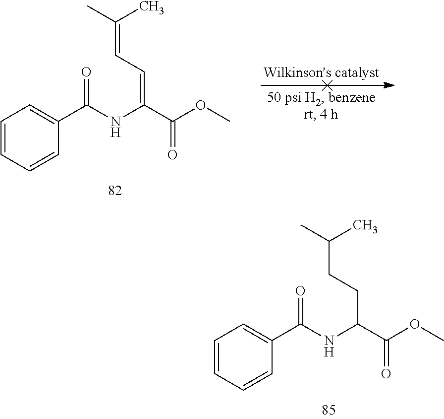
C1=CC=CC(C(NC(C(OC)=O)CCC(C)C)=O)=C1.C1=CC=CC(C(NC(C(OC)=O)=CC=C(C)C)=O)=C1
